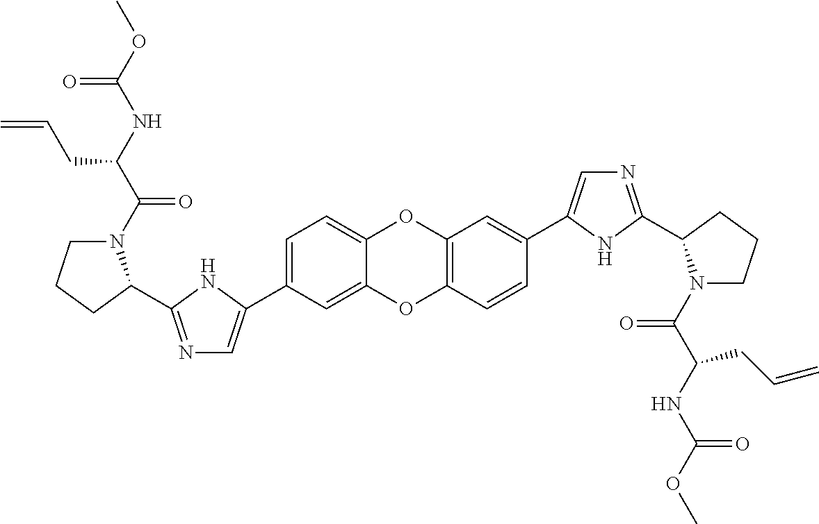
C1(C2=CN=C(C3N(C(=O)C(CC=C)NC(=O)OC)CCC3)N2)=CC=C2OC3=C(C=CC(C4=CN=C(C5N(C(=O)C(NC(=O)OC)CC=C)CCC5)N4)=C3)OC2=C1
